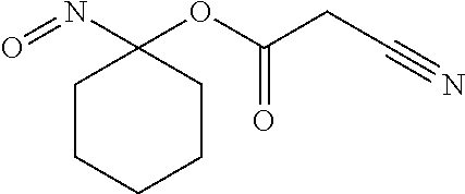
C1CCCCC1(N=O)OC(CC#N)=O
